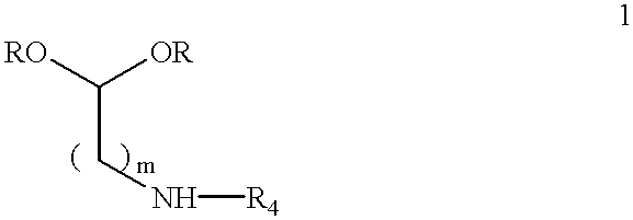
C(CN[R4])([RO])[OR]
